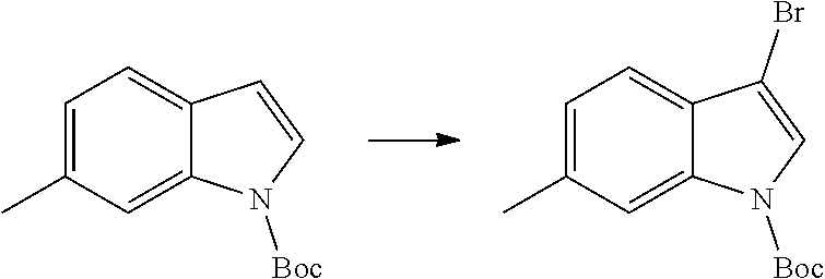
C1=C(C)C=C2C(=C1)C=CN2[Boc].C1=C(C)C=C2C(=C1)C(Br)=CN2[Boc]
